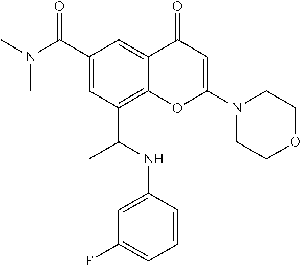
C1(C(N(C)C)=O)=CC(C(NC2=CC(F)=CC=C2)C)=C2C(=C1)C(=O)C=C(N1CCOCC1)O2
